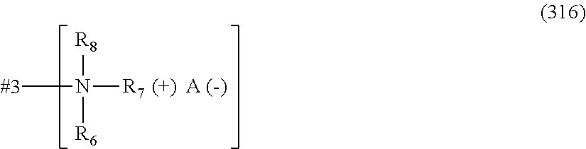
[#3]N([R8])([R6])[R7]
